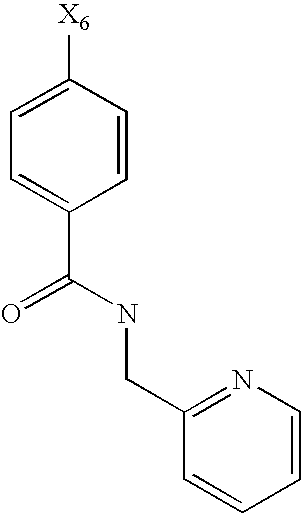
C1=CC([X6])=CC=C1C(NCC1=NC=CC=C1)=O
